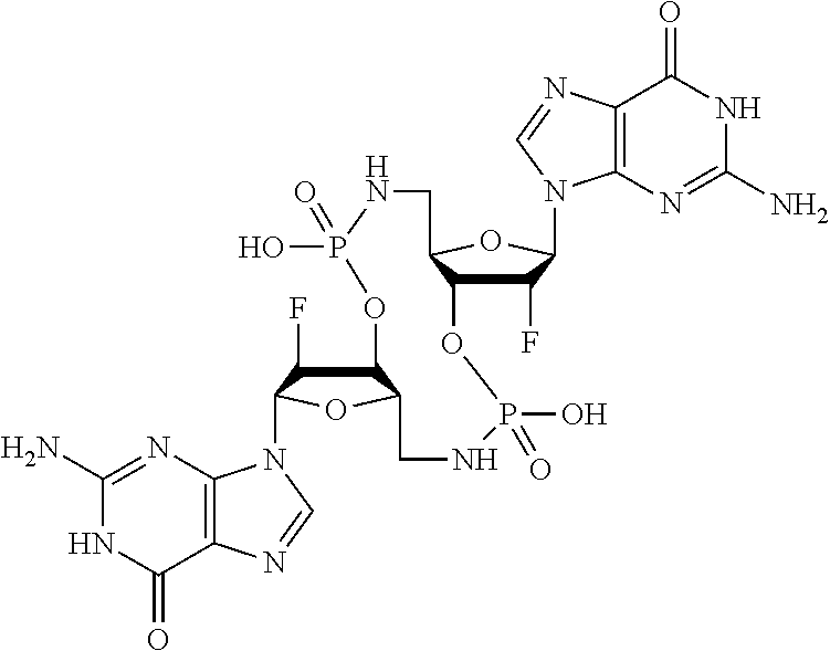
C1(N)=NC2=C(C(=O)N1)N=CN2C1C(F)C2C(O1)CNP(=O)(O)OC1C(F)C(N3C4=C(N=C3)C(=O)NC(N)=N4)OC1CNP(O)(=O)O2
